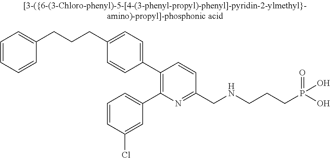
C1(CCCC2=CC=C(C3=C(C4=CC=CC(Cl)=C4)N=C(CNCCCP(O)(O)=O)C=C3)C=C2)=CC=CC=C1
